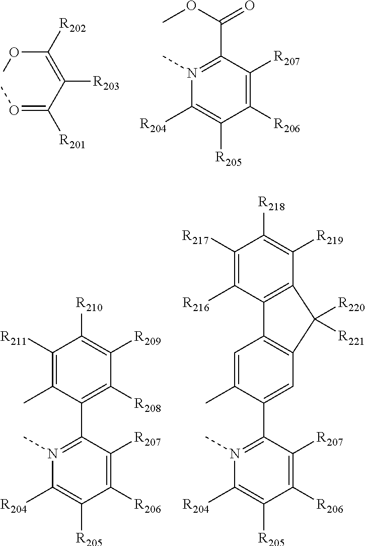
O(=C(C(=C(OC)[R202])[R203])[R201])C.C1([R206])=C([R207])C(C(OC)=O)=N(C)C([R204])=C1[R205].C1([R206])=C([R207])C(C2=C([R208])C([R209])=C([R210])C([R211])=C2C)=N(C)C([R204])=C1[R205].C1([R206])=C([R207])C(C2=CC3=C(C=C2C)C2=C(C([R219])=C([R218])C([R217])=C2[R216])C3([R220])[R221])=N(C)C([R204])=C1[R205]
